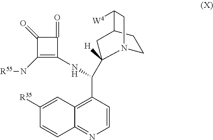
C1N2CC([W4])C(CC2(C(C2=C3C(=NC=C2)C=CC([R35])=C3)NC2=C(N[R55])C(=O)C2=O)[H])C1
